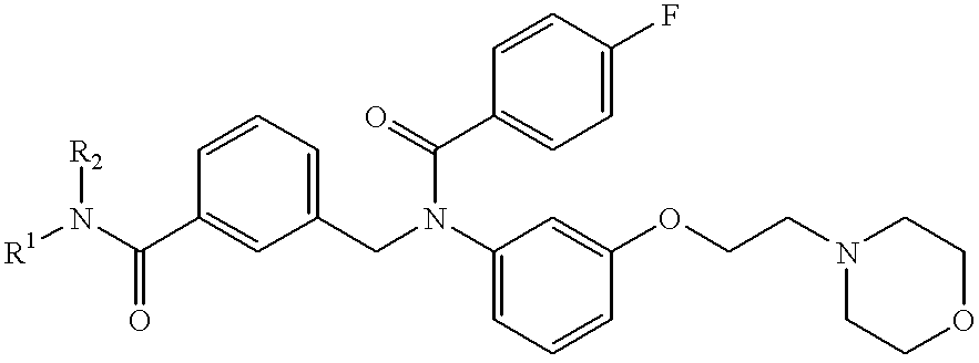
C(N([R1])[R2])(=O)C1=CC(CN(C2=CC=CC(OCCN3CCOCC3)=C2)C(=O)C2=CC=C(F)C=C2)=CC=C1
